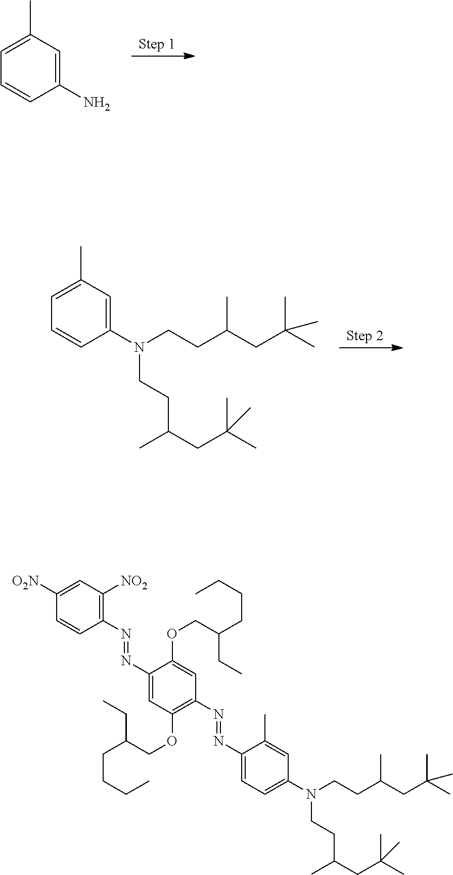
C1(C)=CC=CC(N)=C1.C1(C)=CC=CC(N(CCC(CC(C)(C)C)C)CCC(CC(C)(C)C)C)=C1.C1(C)=CC(N(CCC(CC(C)(C)C)C)CCC(CC(C)(C)C)C)=CC=C1N=NC1=C(OCC(CC)CCCC)C=C(N=NC2=C([NO2])C=C([O2N])C=C2)C(OCC(CC)CCCC)=C1
